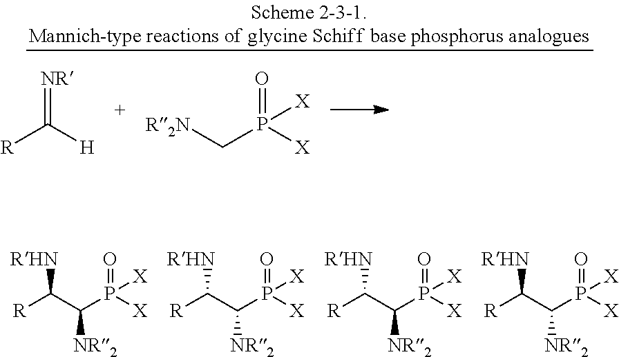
[R]C([RHN])C([NR2])P(=O)([X])[X].[R]C([RHN])C([NR2])P(=O)([X])[X].[R]C([RHN])C([NR2])P(=O)([X])[X].[R]C([RHN])C([NR2])P(=O)([X])[X].[R]C(=[NR])[H].C(P([X])(=O)[X])[R2N]
